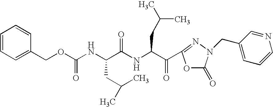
N(C(OCC1=CC=CC=C1)=O)C(C(NC(C(=O)C1=NN(CC2=CC=CN=C2)C(=O)O1)CC(C)C)=O)CC(C)C
